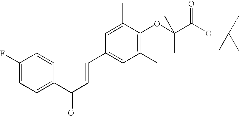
C1(F)=CC=C(C(C=CC2=CC(C)=C(OC(C(OC(C)(C)C)=O)(C)C)C(C)=C2)=O)C=C1
